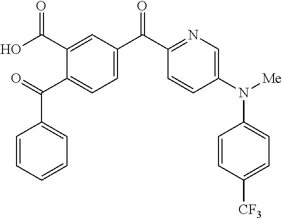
O=C(C1=CC=C(C(C2=NC=C(N([Me])C3=CC=C([CF3])C=C3)C=C2)=O)C=C1C(O)=O)C1=CC=CC=C1
